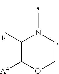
C1(C)C([A4])OCCN1C
